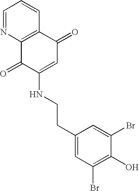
C1=NC2=C(C=C1)C(=O)C=C(NCCC1=CC(Br)=C(O)C(Br)=C1)C2=O
